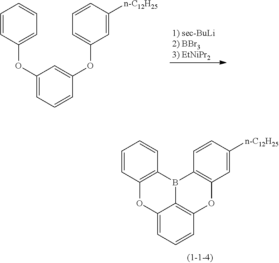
C1=CC2=C(C=C1)B1C3=C(C=CC=C3O2)OC2=C1C=CC([n-C12H25])=C2.C1=CC(OC2=CC=CC(OC3=CC=CC([n-C12H25])=C3)=C2)=CC=C1
